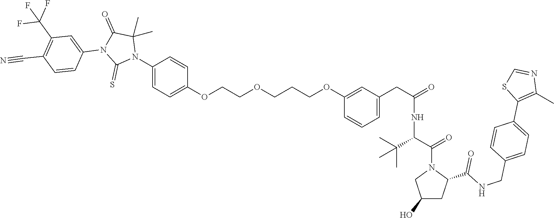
C1(N2C(C)(C)C(=O)N(C3=CC(C(F)(F)F)=C(C#N)C=C3)C2=S)=CC=C(OCCOCCCOC2=CC(CC(NC(C(N3CC(O)CC3C(=O)NCC3=CC=C(C4=C(C)N=CS4)C=C3)=O)C(C)(C)C)=O)=CC=C2)C=C1
